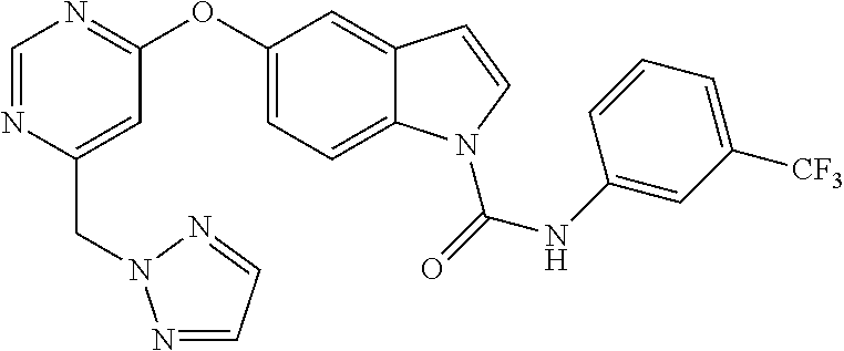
C1=NC(CN2N=CC=N2)=CC(OC2=CC=C3C(=C2)C=CN3C(=O)NC2=CC([CF3])=CC=C2)=N1
